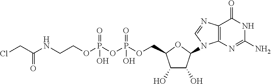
ClCC(NCCOP(OP(OCC1C(O)C(O)C(N2C3=C(C(=O)NC(N)=N3)N=C2)O1)(O)=O)(=O)O)=O
